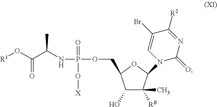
C1(O)C([RB])(C)C(N2C(=O)N=C([R2])C(Br)=C2)OC1COP(NC(C(O[R1])=O)C)(=O)O[X]
